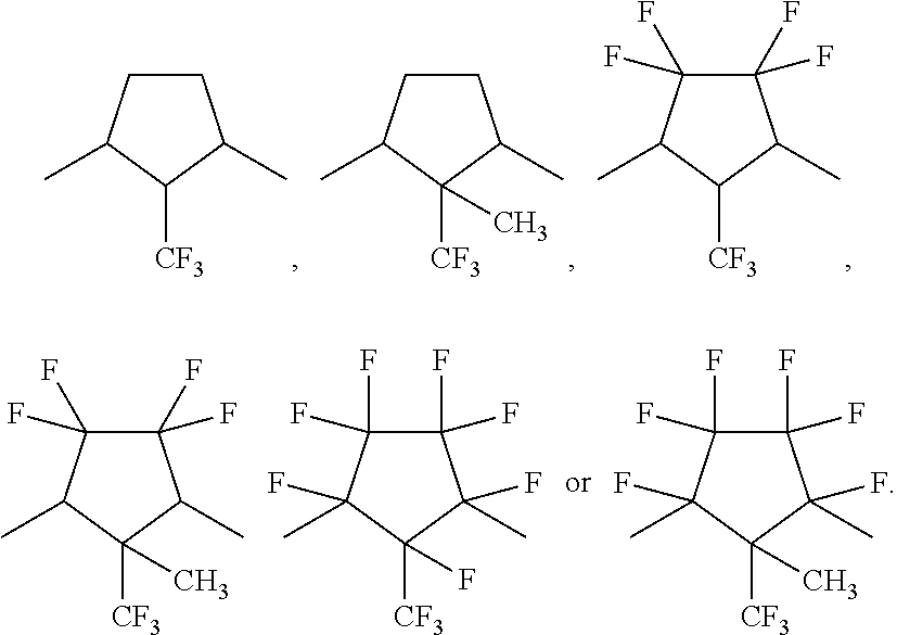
C1CC(C)C([CF3])C1C.C1CC(C)C([CF3])(C)C1C.C1(F)(F)C(F)(F)C(C)C([CF3])C1C.C1(F)(F)C(F)(F)C(C)(F)C([CF3])(F)C1(C)F.C1(F)(F)C(F)(F)C(C)(F)C([CF3])(C)C1(C)F.C1(F)(F)C(F)(F)C(C)C([CF3])(C)C1C
